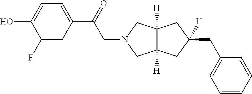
C12([H])C([H])(CC(CC3=CC=CC=C3)([H])C1)CN(CC(C1=CC=C(O)C(F)=C1)=O)C2
